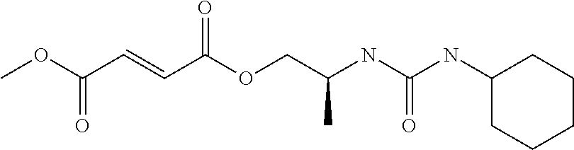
COC(C=CC(OCC(NC(NC1CCCCC1)=O)C)=O)=O
